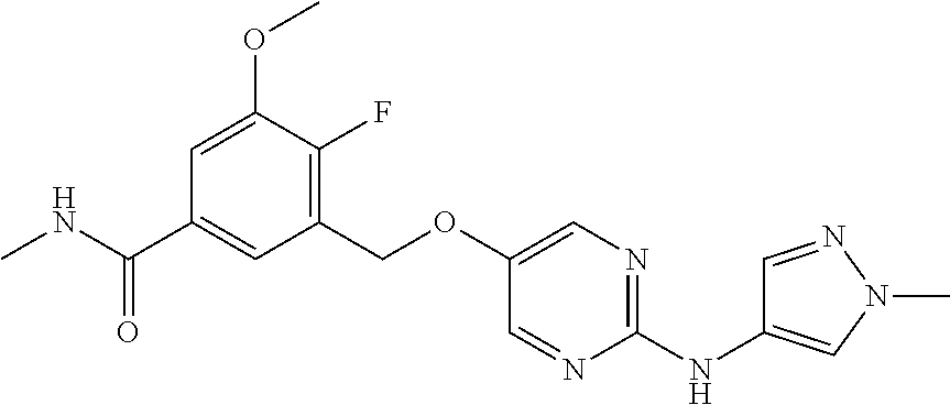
C1(COC2=CN=C(NC3=CN(C)N=C3)N=C2)=C(F)C(OC)=CC(C(NC)=O)=C1
